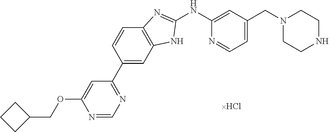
N1=CN=C(C2=CC3=C(C=C2)N=C(NC2=CC(CN4CCNCC4)=CC=N2)N3)C=C1OCC1CCC1
